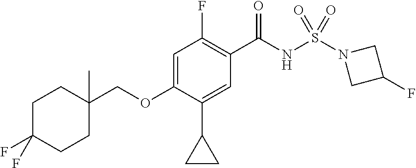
C1=C(OCC2(C)CCC(F)(F)CC2)C(C2CC2)=CC(C(NS(N2CC(F)C2)(=O)=O)=O)=C1F
